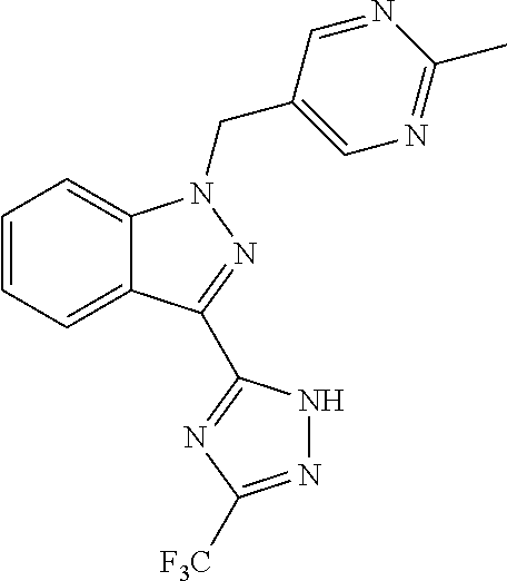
C1=CC=C2C(=C1)N(CC1=CN=C(C)N=C1)N=C2C1=NC([F3C])=NN1
